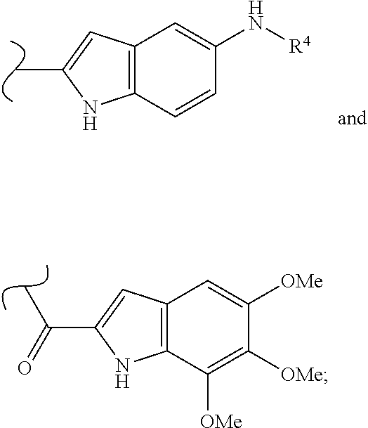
C12=C(C([OMe])=C([OMe])C([OMe])=C1)NC(C(=O)C)=C2.N([R4])C1=CC2=C(C=C1)NC(C)=C2
